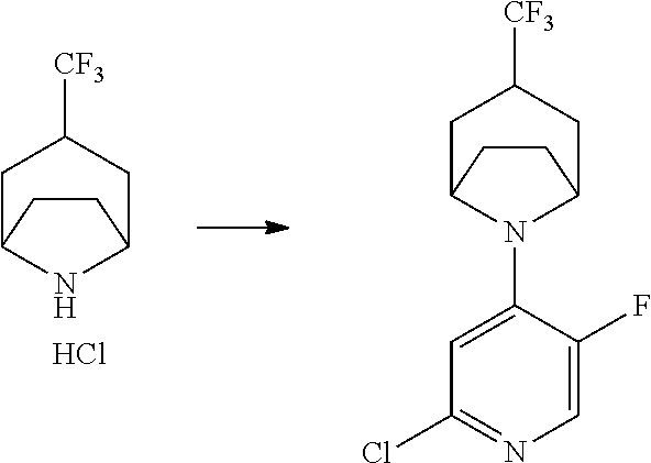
C1C2N(C3=CC(Cl)=NC=C3F)C(CC1[CF3])CC2.C1C2NC(CC1[CF3])CC2.Cl
